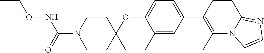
C12=CC(C3=C(C)N4C(=NC=C4)C=C3)=CC=C1OC1(CC2)CCN(C(NOCC)=O)CC1
